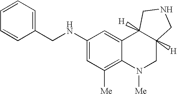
C1(NCC2=CC=CC=C2)=CC([Me])=C2C(=C1)C1([H])C([H])(CN2[Me])CNC1
